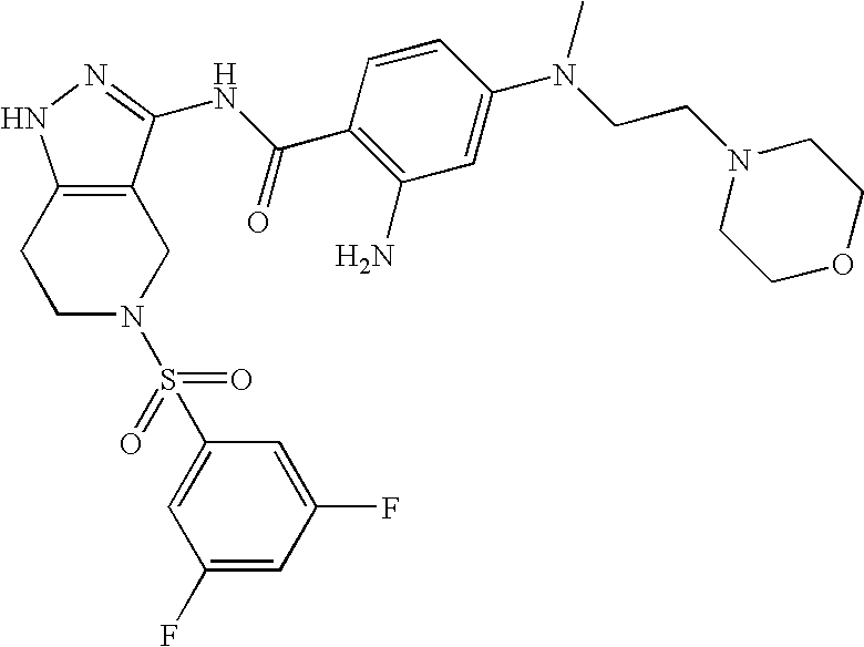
C1C2=C(CCN1S(C1=CC(F)=CC(F)=C1)(=O)=O)NN=C2NC(C1=C(N)C=C(N(CCN2CCOCC2)C)C=C1)=O
